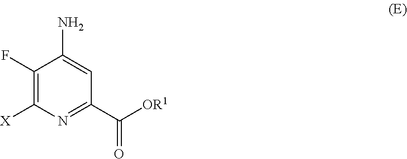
C1(F)=C([X])N=C(C([OR1])=O)C=C1N
